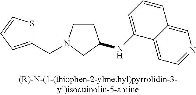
C1CN(CC2=CC=CS2)CC1NC1=CC=CC2=CN=CC=C12
